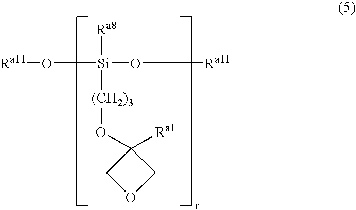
[Ra8][Si](O[Ra11])(O[Ra11])[(CH2)3]OC1([Ra1])COC1
